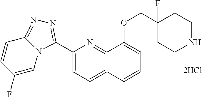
C1(C2=NN=C3N2C=C(F)C=C3)=CC=C2C(=N1)C(OCC1(F)CCNCC1)=CC=C2
